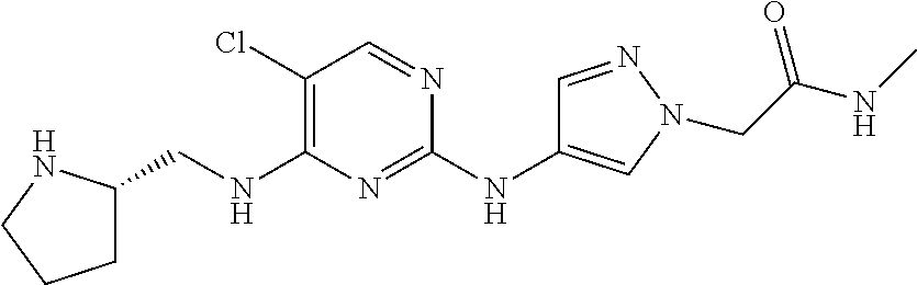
C1(Cl)=C(NCC2CCCN2)N=C(NC2=CN(CC(NC)=O)N=C2)N=C1
